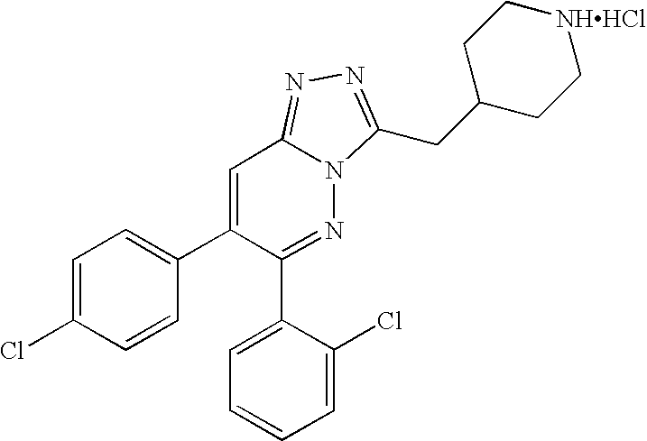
C1=C(Cl)C=CC(C2=CC3=NN=C(CC4CC[NHHCl]CC4)N3N=C2C2=CC=CC=C2Cl)=C1
